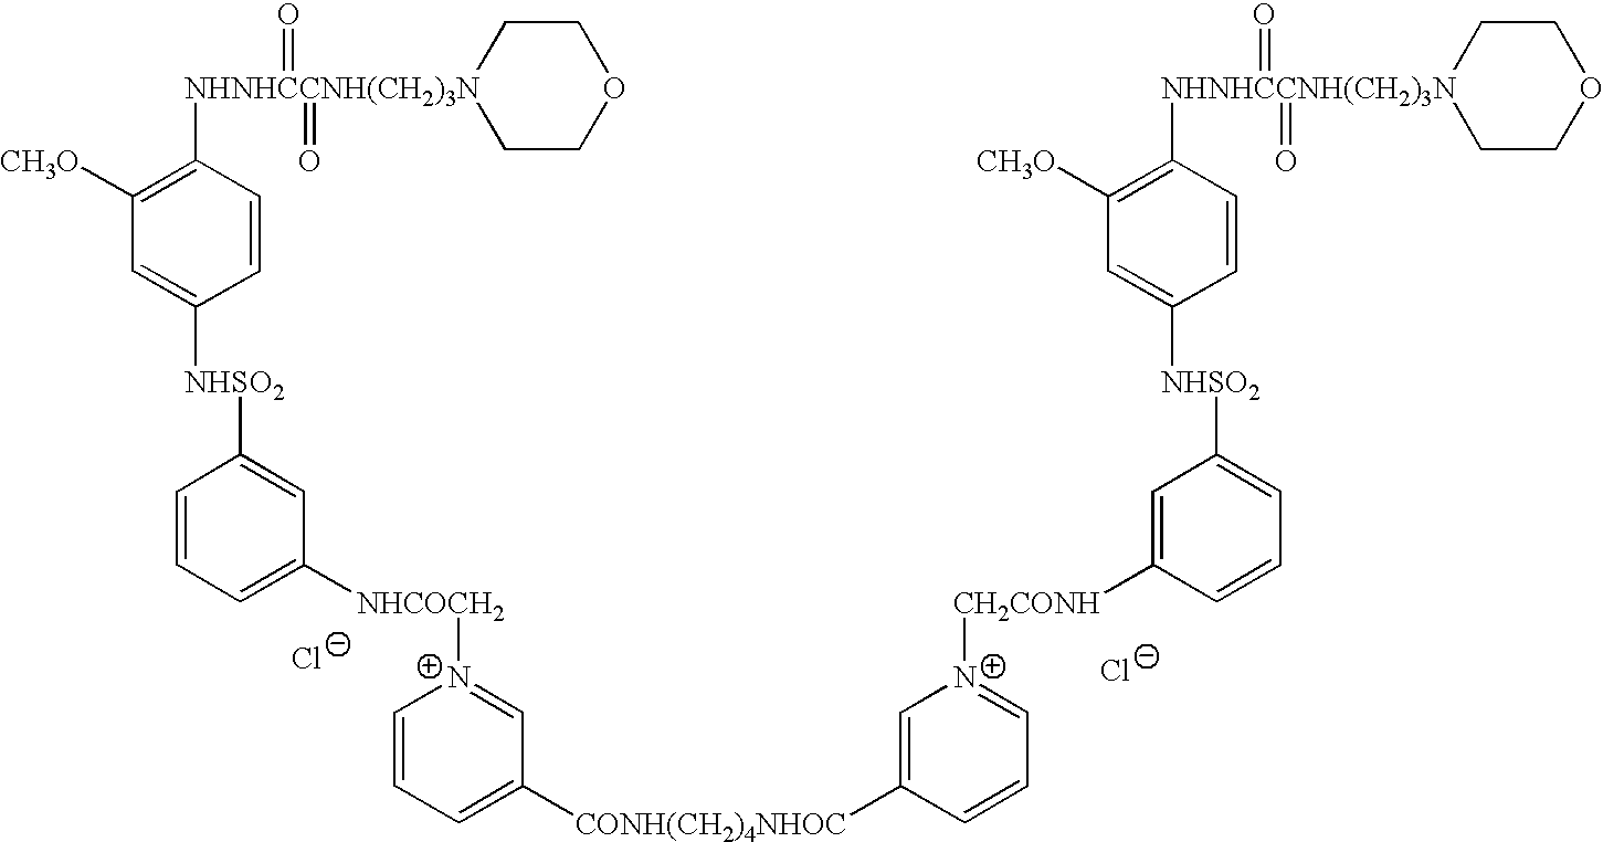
[Cl-].[Cl-].[NHNHCCNH(CH2)3N]1(C2=C([CH3O])C=C([NHSO2]C3=CC([NHCOCH2]N4=CC([CONH(CH2)4NHOC]C5=CN([CH2CONH]C6=CC([NHSO2]C7=CC([CH3O])=C([NHNHCCNH(CH2)3N]8(=O)(=O)CCOCC8)C=C7)=CC=C6)=CC=C5)=CC=C4)=CC=C3)C=C2)(=O)(=O)CCOCC1
